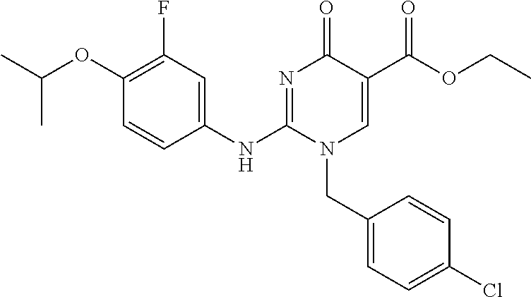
C1(NC2=NC(=O)C(C(OCC)=O)=CN2CC2=CC=C(Cl)C=C2)=CC(F)=C(OC(C)C)C=C1
